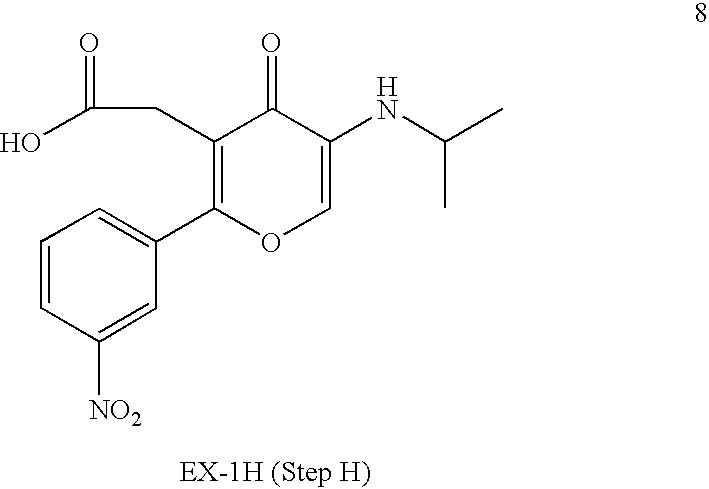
C(C1=C(C2=CC=CC([NO2])=C2)OC=C(NC(C)C)C1=O)C(O)=O
